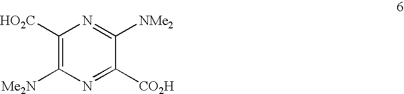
C1([HO2C])=C([Me2N])N=C([CO2H])C([NMe2])=N1
